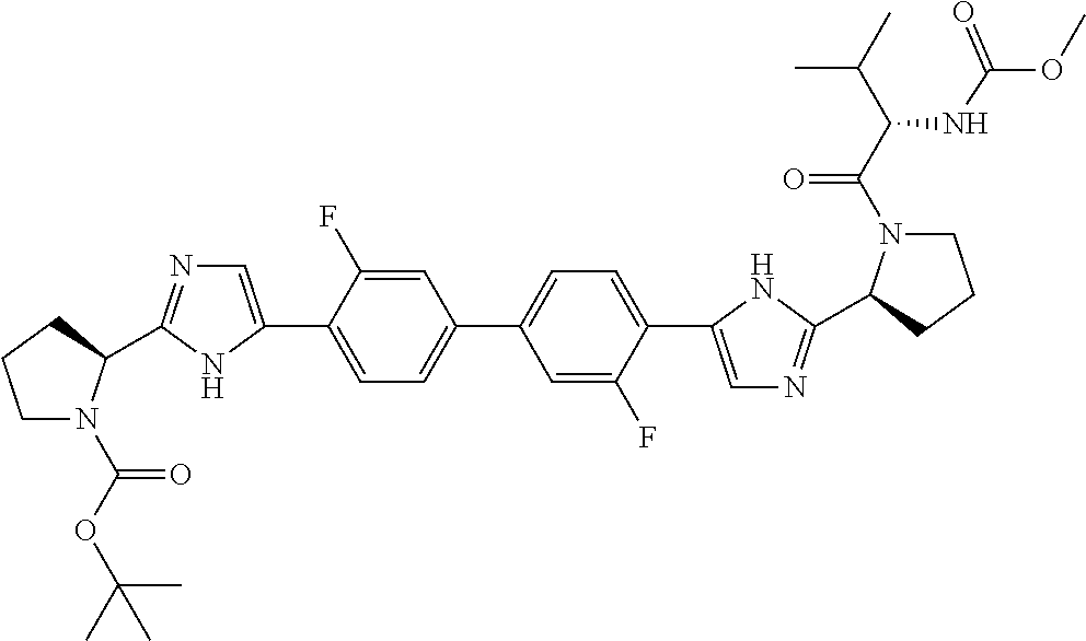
C1=C(F)C(C2=CN=C(C3N(C(OC(C)(C)C)=O)CCC3)N2)=CC=C1C1=CC=C(C2=CN=C(C3N(C(=O)C(C(C)C)NC(OC)=O)CCC3)N2)C(F)=C1
